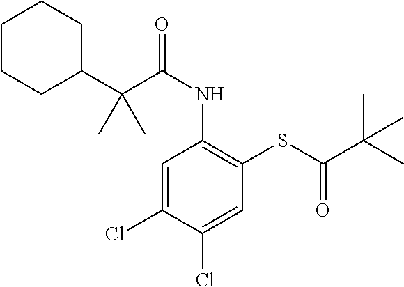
C1=C(Cl)C(Cl)=CC(SC(C(C)(C)C)=O)=C1NC(=O)C(C1CCCCC1)(C)C
